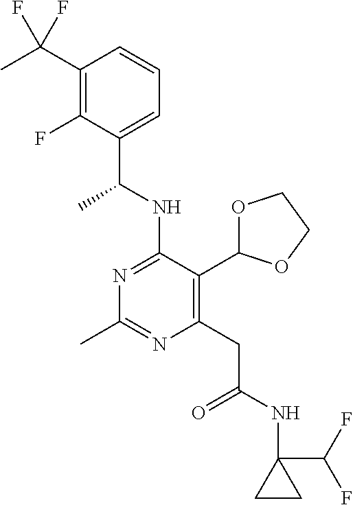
N1=C(NC(C)C2=CC=CC(C(C)(F)F)=C2F)C(C2OCCO2)=C(CC(=O)NC2(C(F)F)CC2)N=C1C
